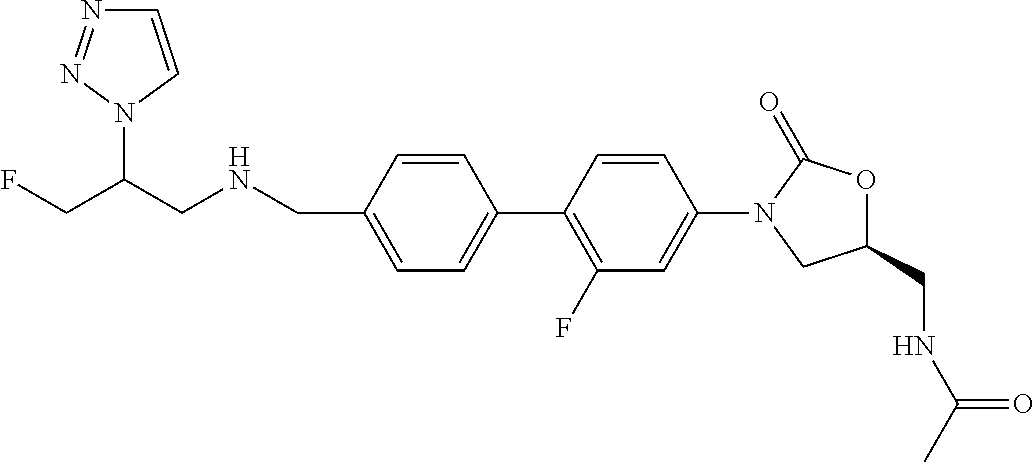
C1=C(CNCC(CF)N2C=CN=N2)C=CC(C2=C(F)C=C(N3CC(CNC(C)=O)OC3=O)C=C2)=C1
